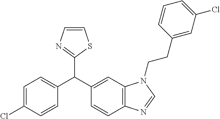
C1=C(Cl)C=CC(C(C2=CC3=C(C=C2)N=CN3CCC2=CC(Cl)=CC=C2)C2=NC=CS2)=C1
